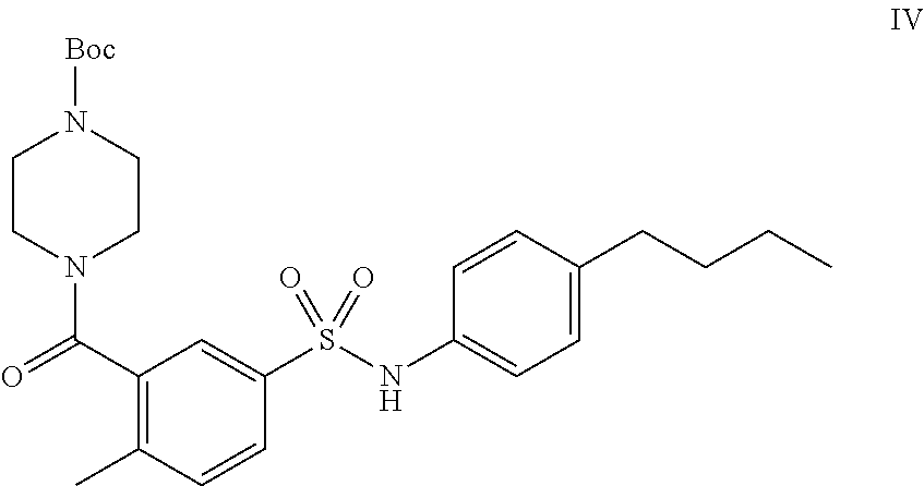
C1CN(C(=O)C2=C(C)C=CC(S(NC3=CC=C(CCCC)C=C3)(=O)=O)=C2)CCN1[Boc]
